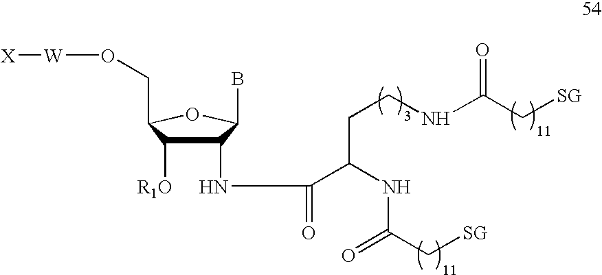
C1(NC(C(NC(=O)C[SG])CCNC(C[SG])=O)=O)C([R1O])C(CO[W][X])OC1B
